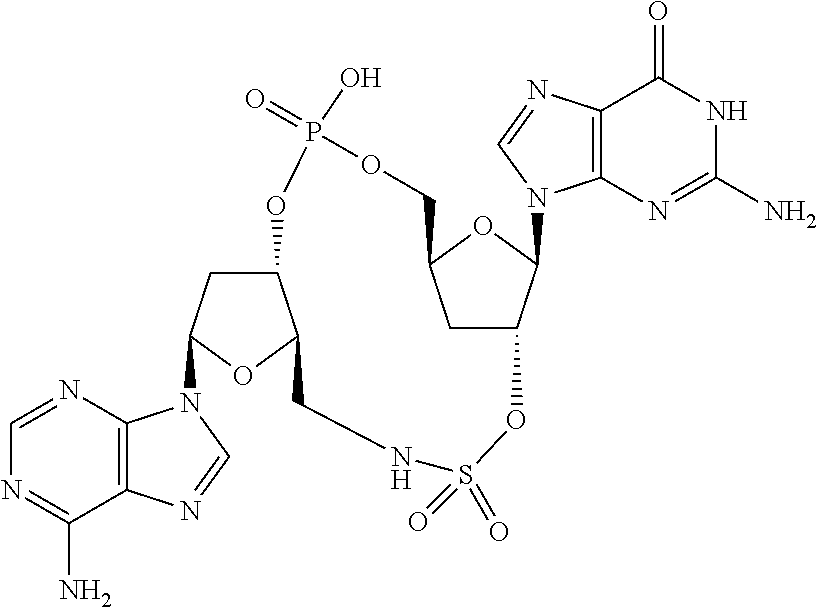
C1=NC2=C(C(N)=N1)N=CN2C1CC2C(O1)CNS(=O)(=O)OC1CC(OC1N1C3=C(C(=O)NC(N)=N3)N=C1)COP(=O)(O)O2
